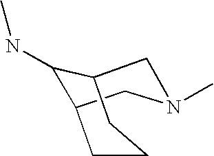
C1C2C(NC)C(CN1C)CCC2
